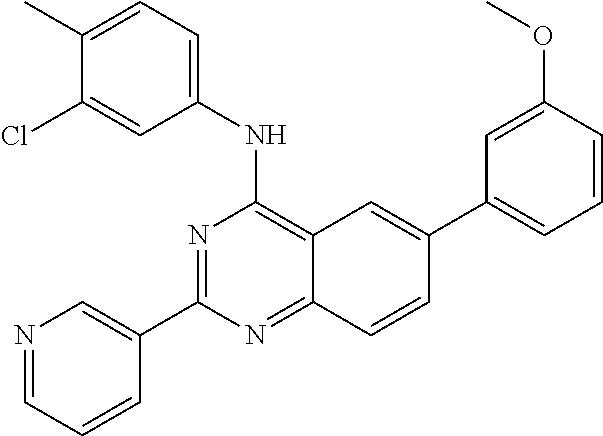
N1=CC=CC(C2=NC(NC3=CC=C(C)C(Cl)=C3)=C3C(=N2)C=CC(C2=CC=CC(OC)=C2)=C3)=C1
